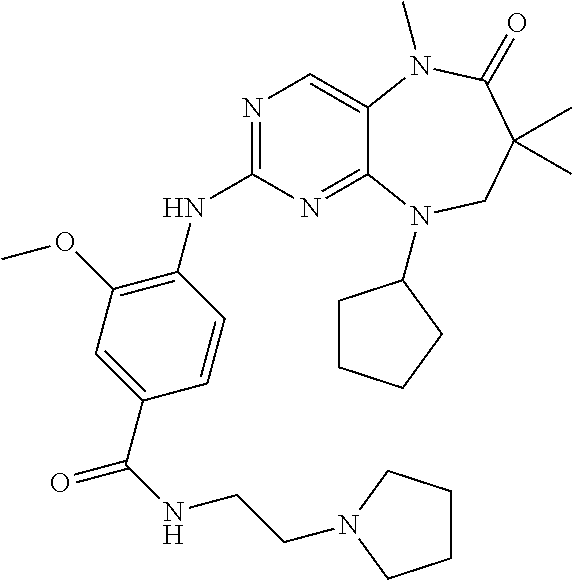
N1=C(NC2=C(OC)C=C(C(=O)NCCN3CCCC3)C=C2)N=C2C(=C1)N(C)C(=O)C(C)(C)CN2C1CCCC1
